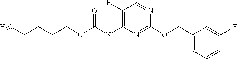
C1(COC2=NC(NC(OCCCCC)=O)=C(F)C=N2)=CC=CC(F)=C1
